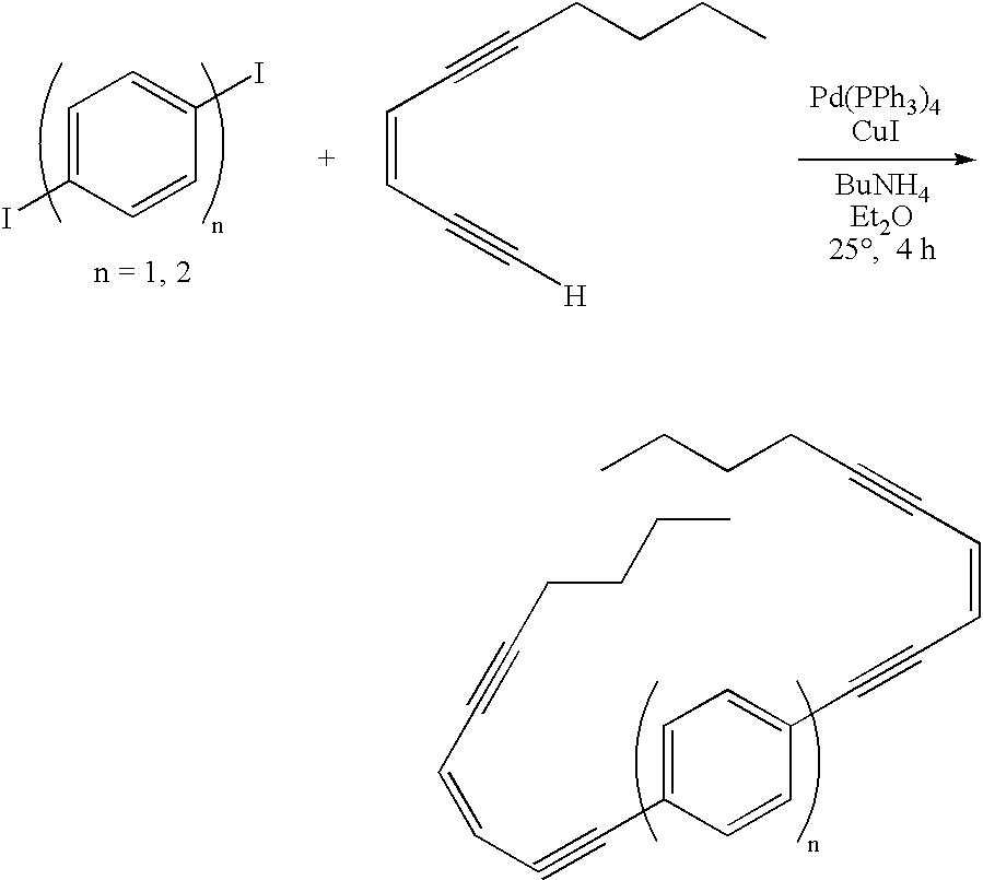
C(CCCC)#CC=CC#CC1=CC=C(C#CC=CC#CCCCC)C=C1.C1(I)=CC=C(I)C=C1.C(=CC#C[H])C#CCCCC
